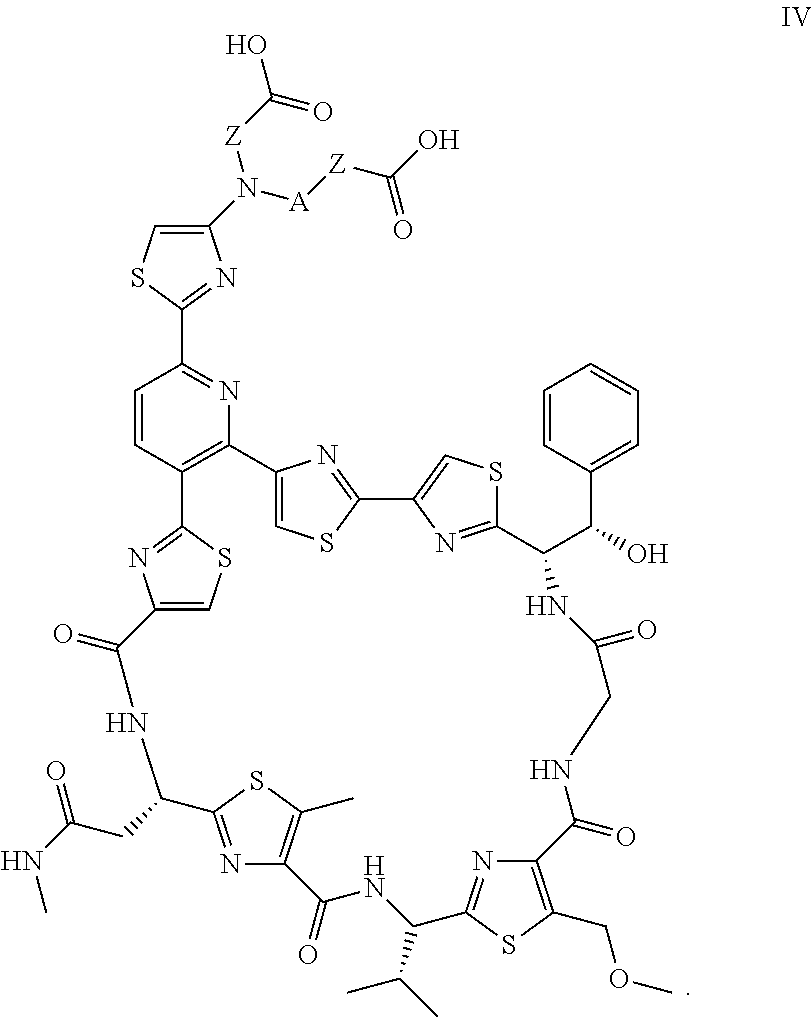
C12=C(C=CC(C3=NC(N([A][Z]C(O)=O)[Z]C(O)=O)=CS3)=N1)C1=NC(=CS1)C(=O)NC(CC(NC)=O)C1=NC(=C(C)S1)C(=O)NC(C(C)C)C1=NC(=C(COC)S1)C(=O)NCC(=O)NC(C(C1=CC=CC=C1)O)C1=NC(=CS1)C1=NC2=CS1
